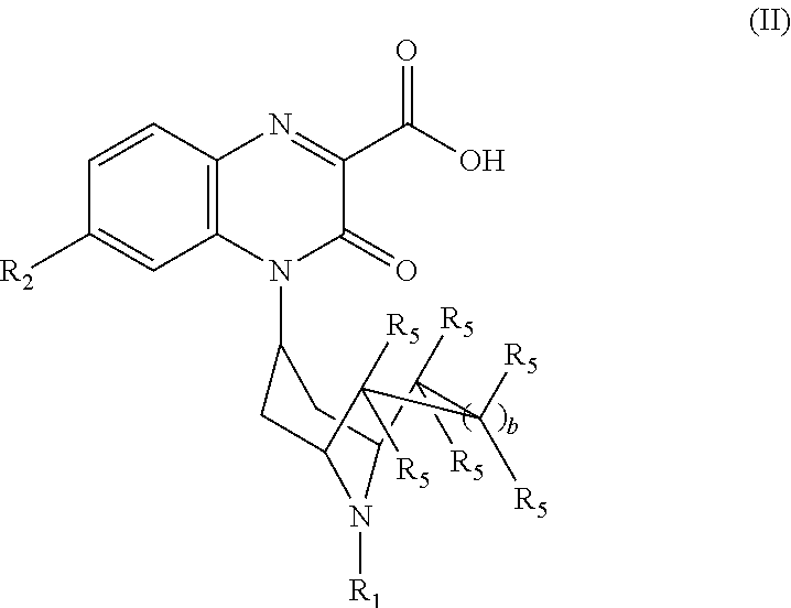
C12=C(C=CC([R2])=C1)N=C(C(O)=O)C(=O)N2C1CC2N([R1])C(C1)C([R5])([R5])C([R5])([R5])C2([R5])[R5]
